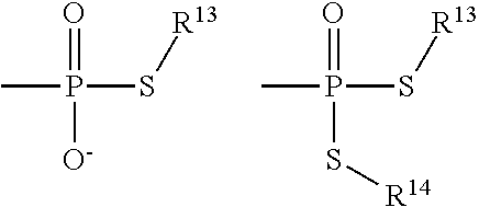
CP(=O)(S[R13])[O-].CP(=O)(S[R13])S[R14]
